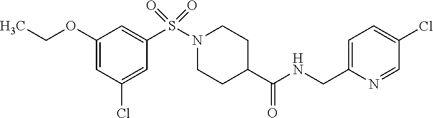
C1(OCC)=CC(Cl)=CC(S(N2CCC(C(NCC3=CC=C(Cl)C=N3)=O)CC2)(=O)=O)=C1
